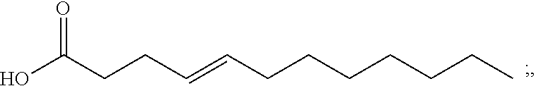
C(CCCCCC=CCCC(O)=O)C
